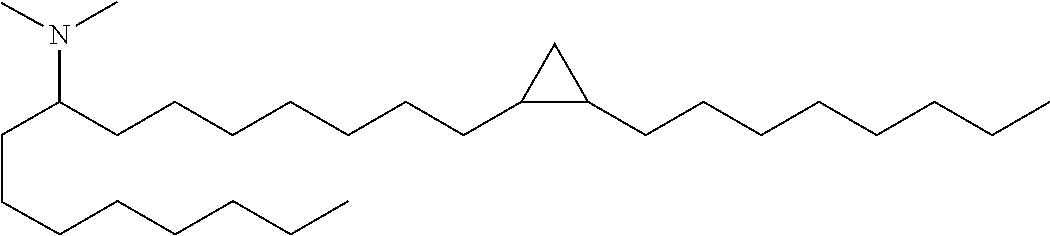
C(CCC(N(C)C)CCCCCCCC1C(CCCCCCCC)C1)CCCCC
